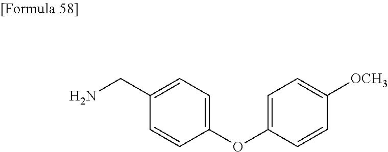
NCC1=CC=C(OC2=CC=C([OCH3])C=C2)C=C1
